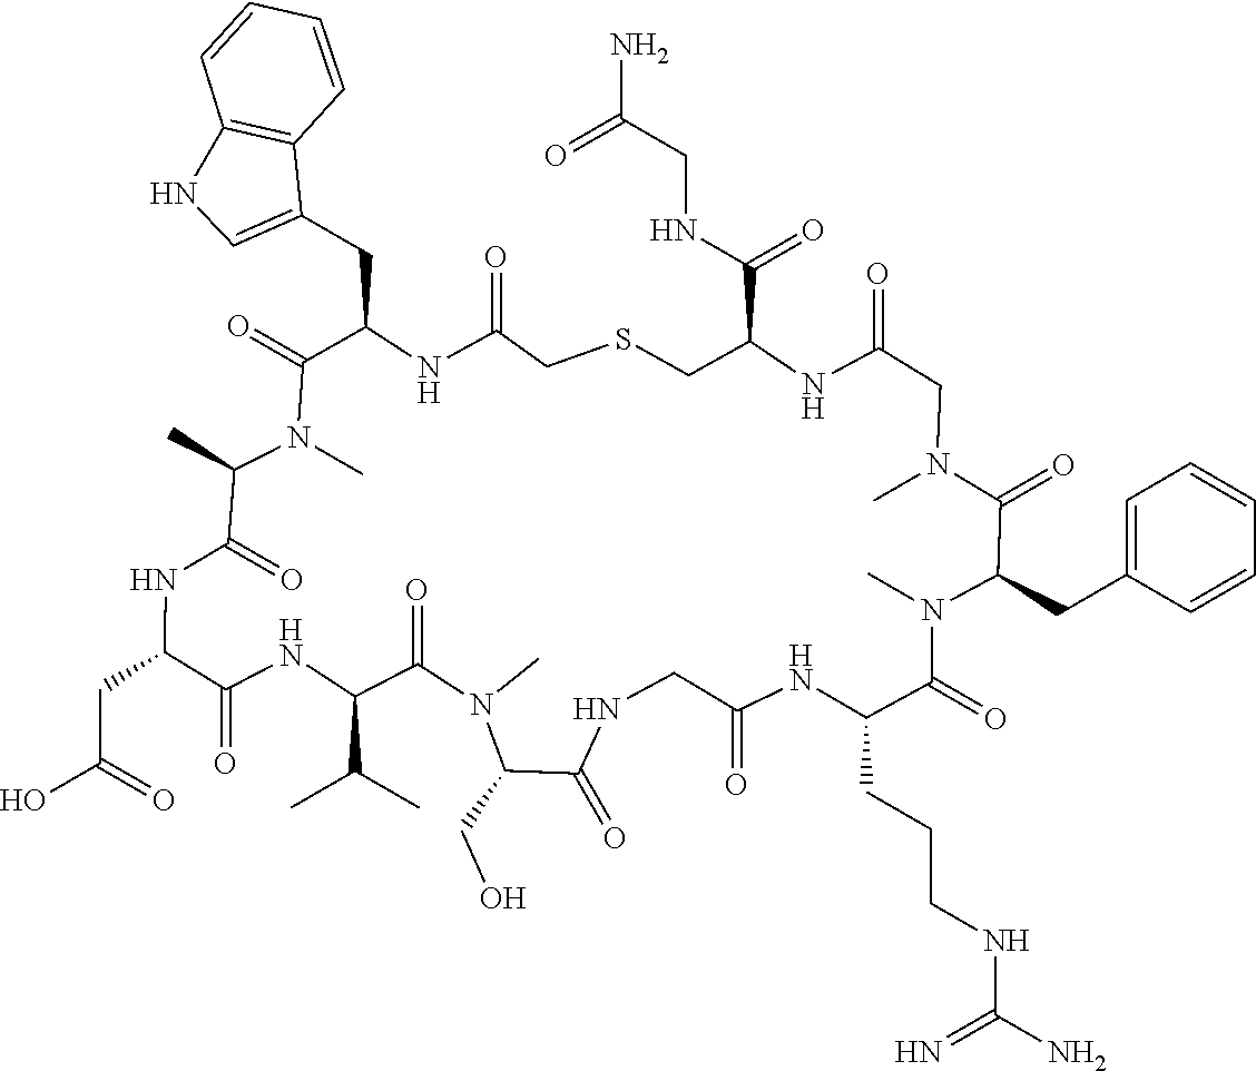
C(=N)(NCCCC1C(=O)N(C)C(CC2=CC=CC=C2)C(=O)N(C)CC(=O)NC(C(NCC(=O)N)=O)CSCC(=O)NC(CC2=CNC3=C2C=CC=C3)C(=O)N(C)C(C)C(=O)NC(CC(O)=O)C(=O)NC(C(C)C)C(=O)N(C)C(CO)C(=O)NCC(=O)N1)N
